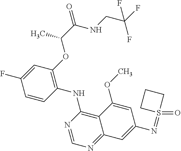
C1=CC(NC2=C3C(=NC=N2)C=C(N=S2(=O)CCC2)C=C3OC)=C(OC(C)C(=O)NCC(F)(F)F)C=C1F
